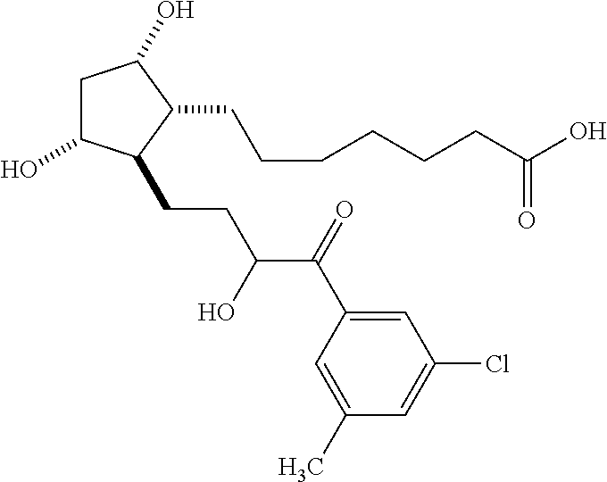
C1C(O)C(CCC(C(=O)C2=CC(Cl)=CC(C)=C2)O)C(CCCCCCC(O)=O)C1O
